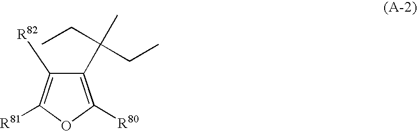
C1(C(C)(CC)CC)=C([R80])OC([R81])=C1[R82]
